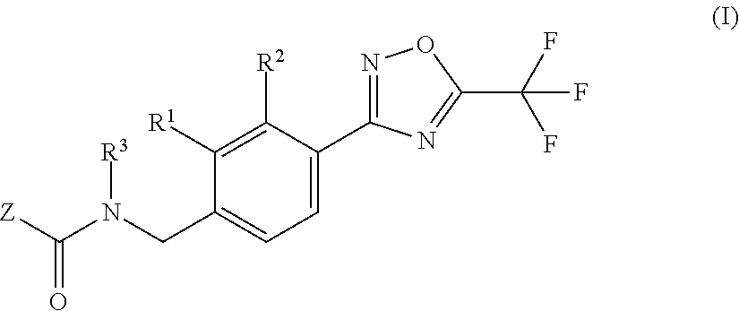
C1([R1])=C([R2])C(C2=NOC(C(F)(F)F)=N2)=CC=C1CN(C([Z])=O)[R3]
